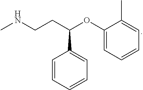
C1=CC=CC=C1C(CCNC)OC1=CC=CC=C1C
